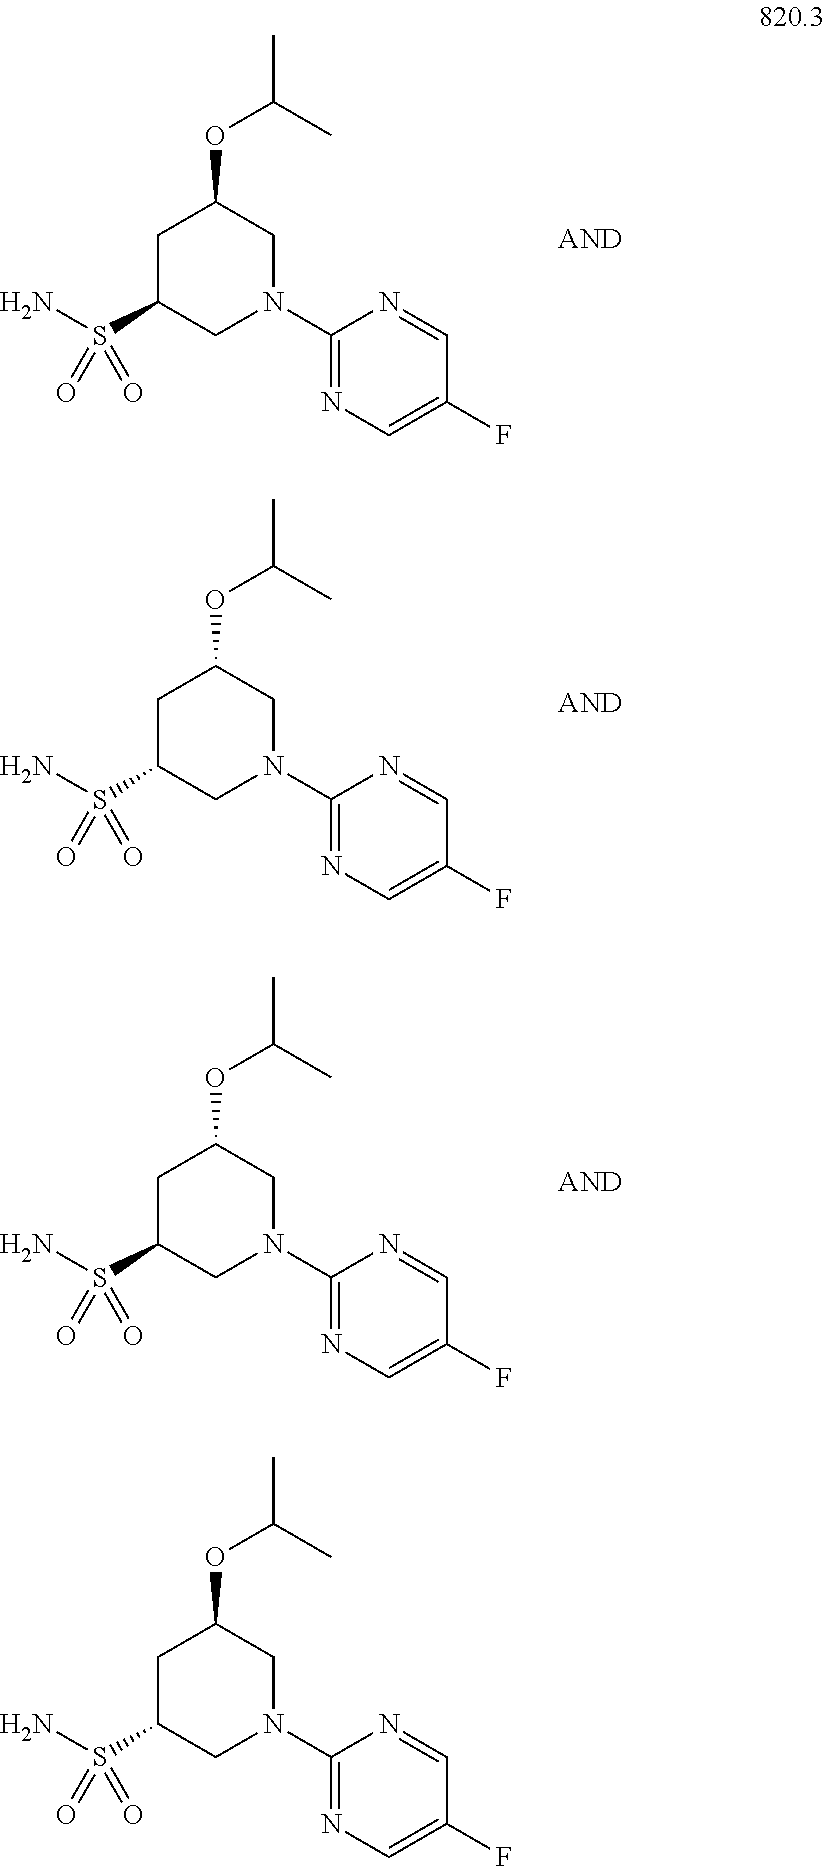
C1C(S(N)(=O)=O)CN(C2=NC=C(F)C=N2)CC1OC(C)C.C1C(S(N)(=O)=O)CN(C2=NC=C(F)C=N2)CC1OC(C)C.C1C(S(N)(=O)=O)CN(C2=NC=C(F)C=N2)CC1OC(C)C.C1C(S(N)(=O)=O)CN(C2=NC=C(F)C=N2)CC1OC(C)C
